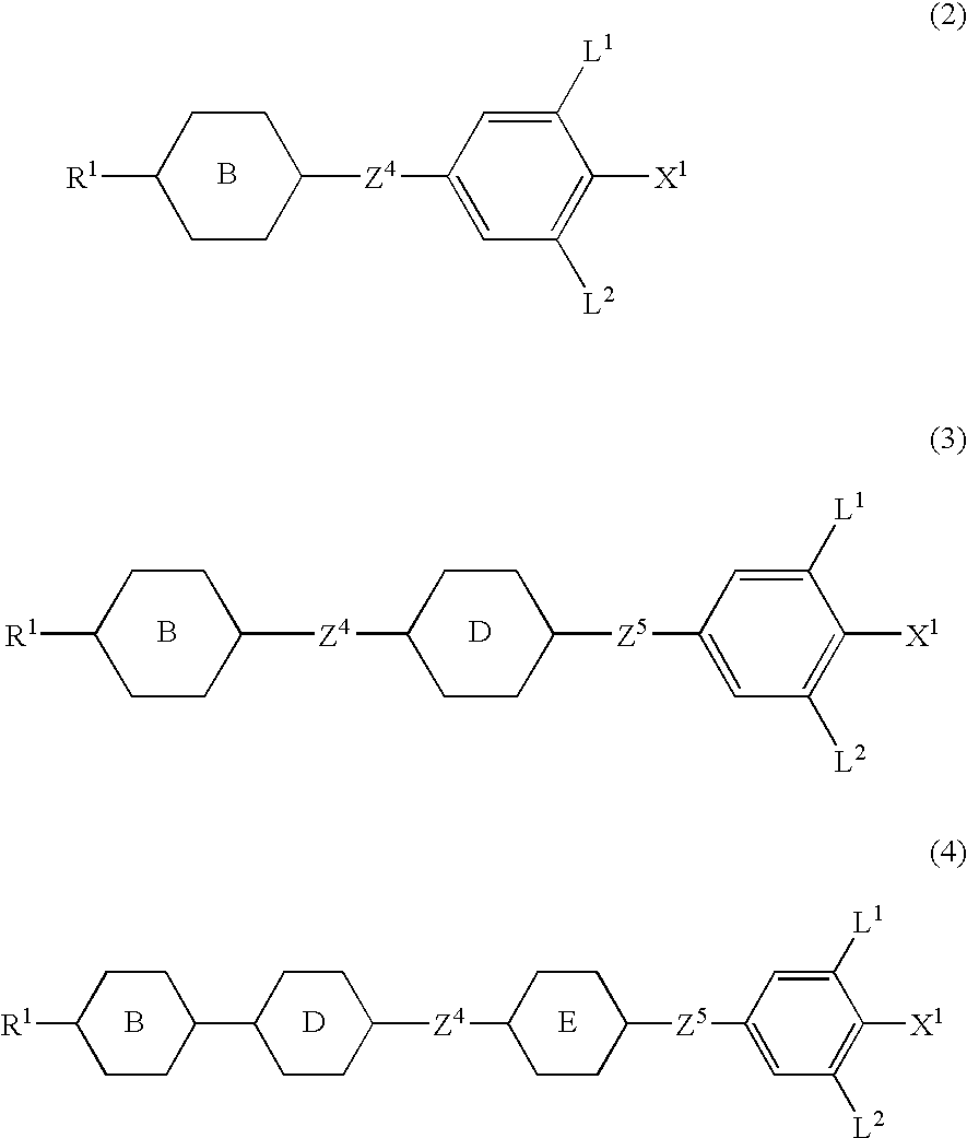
C1CC([Z4]C2=CC([L2])=C([X1])C([L1])=C2)CCC1[R1].B.C1CC([Z5]C2=CC([L2])=C([X1])C([L1])=C2)CCC1[Z4]C1CCC([R1])CC1.[D].B.[E].[D].C1CC([Z5]C2=CC([L2])=C([X1])C([L1])=C2)CCC1[Z4]C1CCC(C2CCC([R1])CC2)CC1.B
